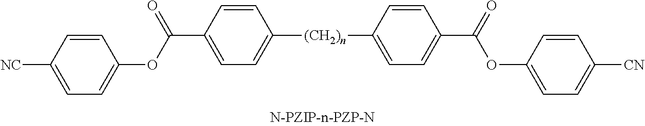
C(C1=CC=C([(CH2)n]C2=CC=C(C(=O)OC3=CC=C([CN])C=C3)C=C2)C=C1)(OC1=CC=C([NC])C=C1)=O
